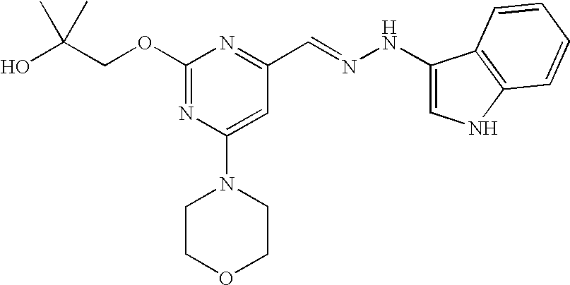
C(COC1=NC(N2CCOCC2)=CC(C=NNC2=CNC3=C2C=CC=C3)=N1)(O)(C)C
